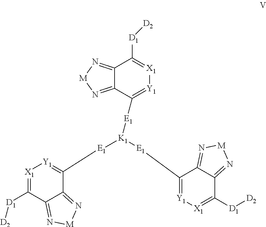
C12=N[M]N=C1C([E1][K1]([E1]C1=[Y1][X1]=C([D1][D2])C3=N[M]N=C31)[E1]C1=[Y1][X1]=C([D1][D2])C3=N[M]N=C13)=[Y1][X1]=C2[D1][D2]
